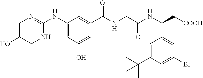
C1=C(O)C=C(NC2=NCC(O)CN2)C=C1C(NCC(NC(C[COOH])C1=CC(Br)=CC(C(C)(C)C)=C1)=O)=O
